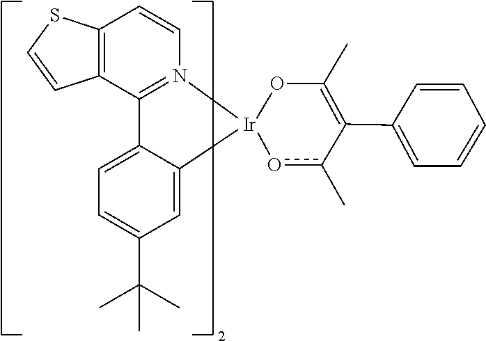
C12=C(C3=N(C=C1)[Ir]1(C4=CC(C(C)(C)C)=CC=C34)oc(C)C(C3=CC=CC=C3)=C(C)O1)C=CS2
